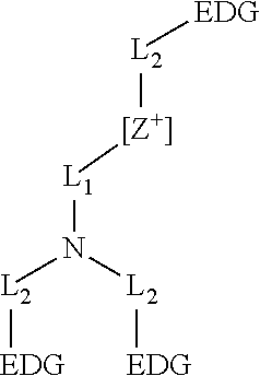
[L2](N([L2][EDG])[L1][[Z+]][L2][EDG])[EDG]
